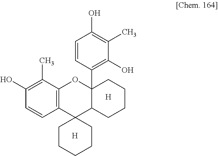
C12=C(C(C)=C(O)C=C1)OC1(C3=C(O)C(C)=C(O)C=C3)C(C23CCCCC3)CCCC1.[H].[H]
